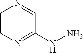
C1=CN=C(NN)C=N1
